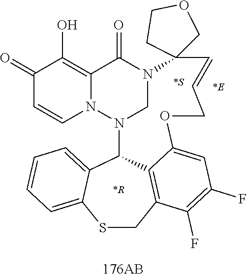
C1(=O)C=CN2C(=C1O)C(=O)N1CN2C2C3=CC=CC=C3SCC3=C2C(=CC(F)=C3F)OCC=CC12COCC2.[*R].[*E].[*S]
